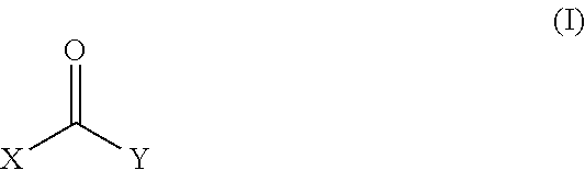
[X]C([Y])=O
